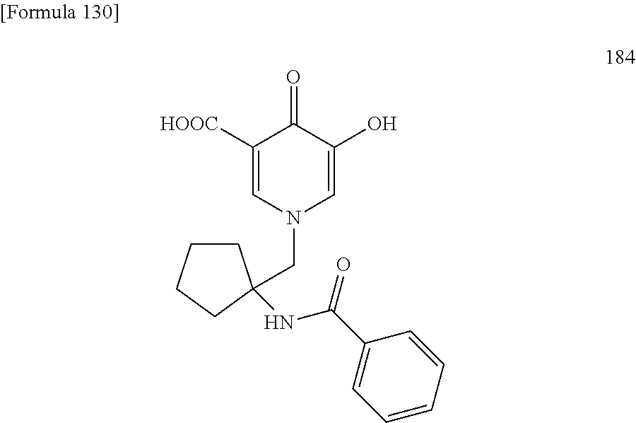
C1([HOOC])=CN(CC2(NC(C3=CC=CC=C3)=O)CCCC2)C=C(O)C1=O
